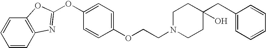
C1=CC2=C(C=C1)OC(OC1=CC=C(OCCN3CCC(CC4=CC=CC=C4)(O)CC3)C=C1)=N2
